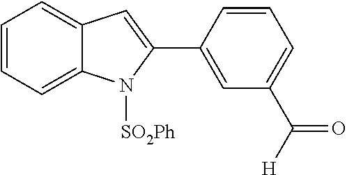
C1=CC=C2C(=C1)C=C(C1=CC(C([H])=O)=CC=C1)N2[SO2Ph]
